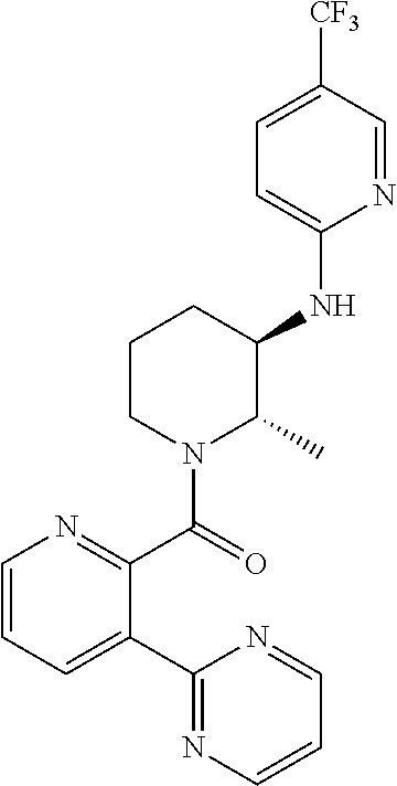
C1(NC2C(C)N(C(=O)C3=NC=CC=C3C3=NC=CC=N3)CCC2)=CC=C([CF3])C=N1
